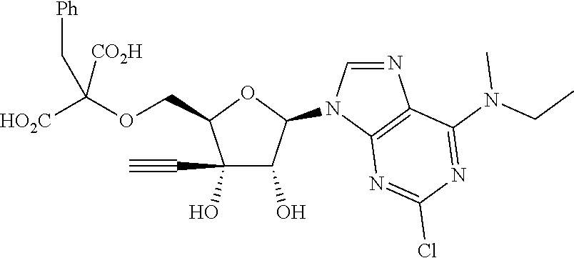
C1(O)(C#C)C(O)C(N2C=NC3=C2N=C(Cl)N=C3N(CC)C)OC1COC([HO2C])([CO2H])C[Ph]
